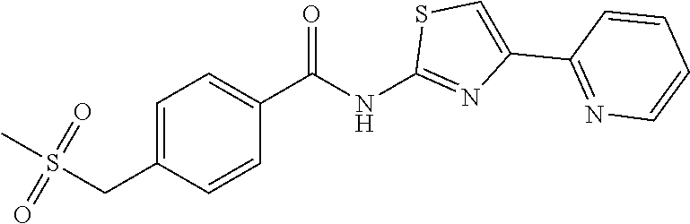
C1(C(=O)NC2=NC(C3=NC=CC=C3)=CS2)=CC=C(CS(C)(=O)=O)C=C1
